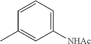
C1([NHAc])=CC=CC(C)=C1
